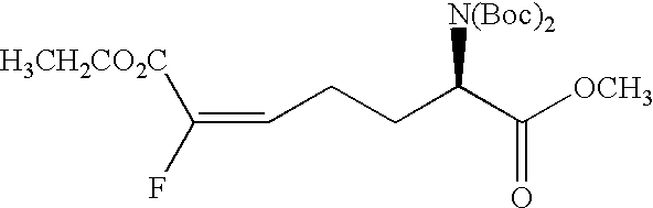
C(=CCCC(C([OCH3])=O)[N(Boc)2])(F)[H3CH2CO2C]
